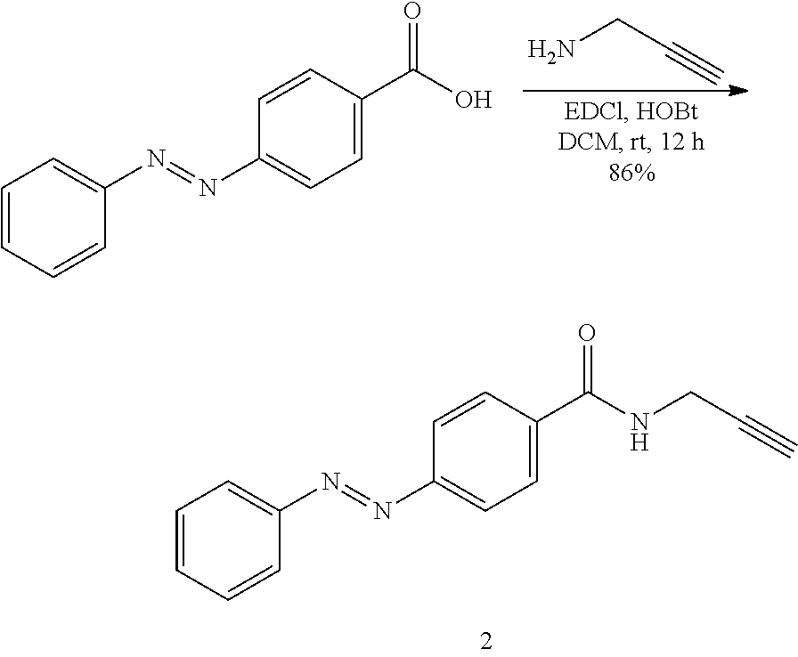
C1=CC=CC(N=NC2=CC=C(C(NCC#C)=O)C=C2)=C1.C1=CC=CC(N=NC2=CC=C(C(O)=O)C=C2)=C1.NCC#C
